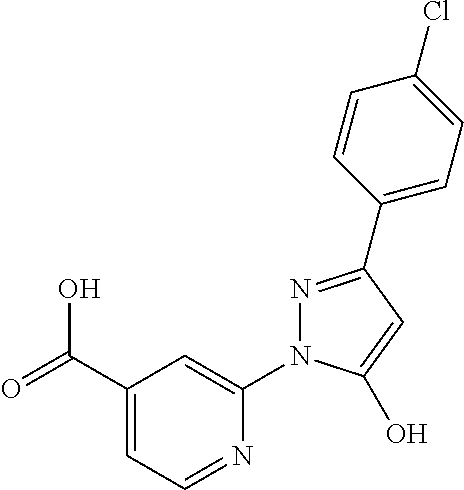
C(C1=CC=NC(N2N=C(C3=CC=C(Cl)C=C3)C=C2O)=C1)(=O)O
